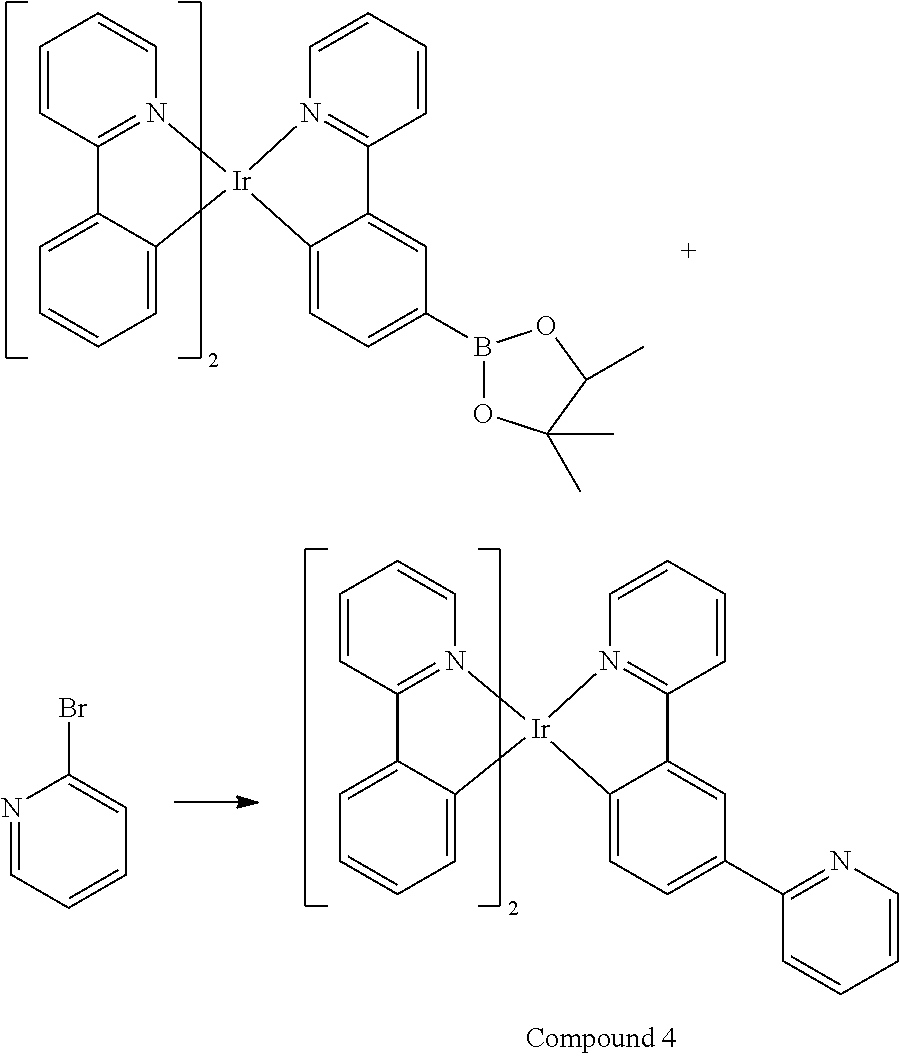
C1=CC2=N(C=C1)[Ir]1(C3=CC=CC=C23)N2=C(C=CC=C2)C2=CC(B3OC(C)(C)C(C)O3)=CC=C21.C1=CC2=N(C=C1)[Ir]1(C3=CC=CC=C23)N2=C(C=CC=C2)C2=CC(C3=NC=CC=C3)=CC=C21.N1=CC=CC=C1Br
